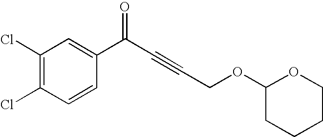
C1(Cl)=C(Cl)C=CC(C(C#CCOC2CCCCO2)=O)=C1
